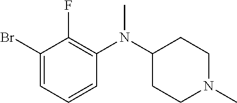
C1(Br)=CC=CC(N(C2CCN(C)CC2)C)=C1F
